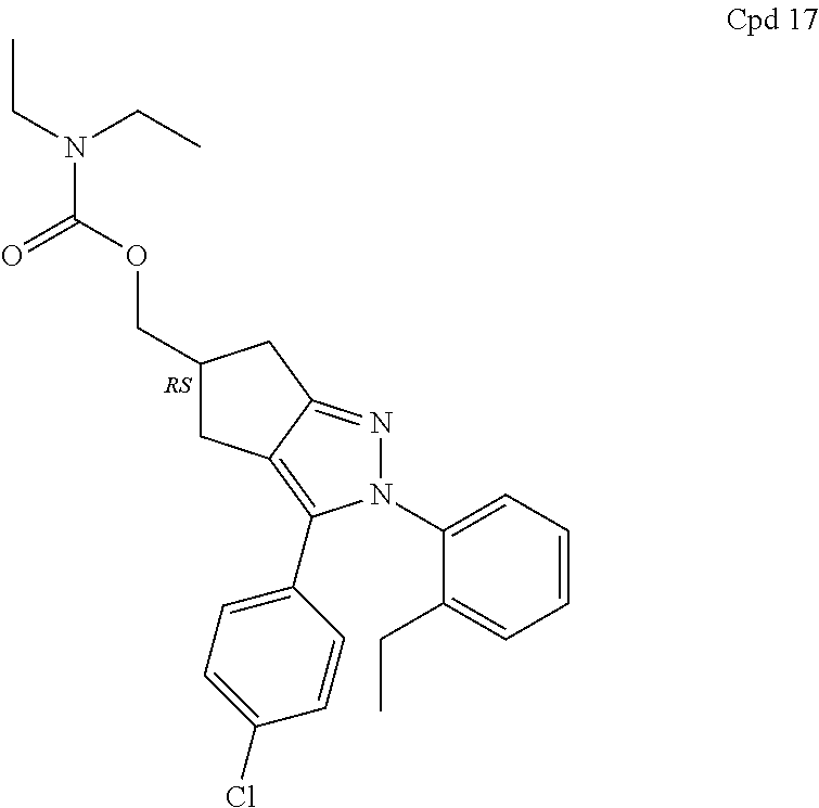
C1(COC(N(CC)CC)=O)CC2=C(C3=CC=C(Cl)C=C3)N(C3=CC=CC=C3CC)N=C2C1
